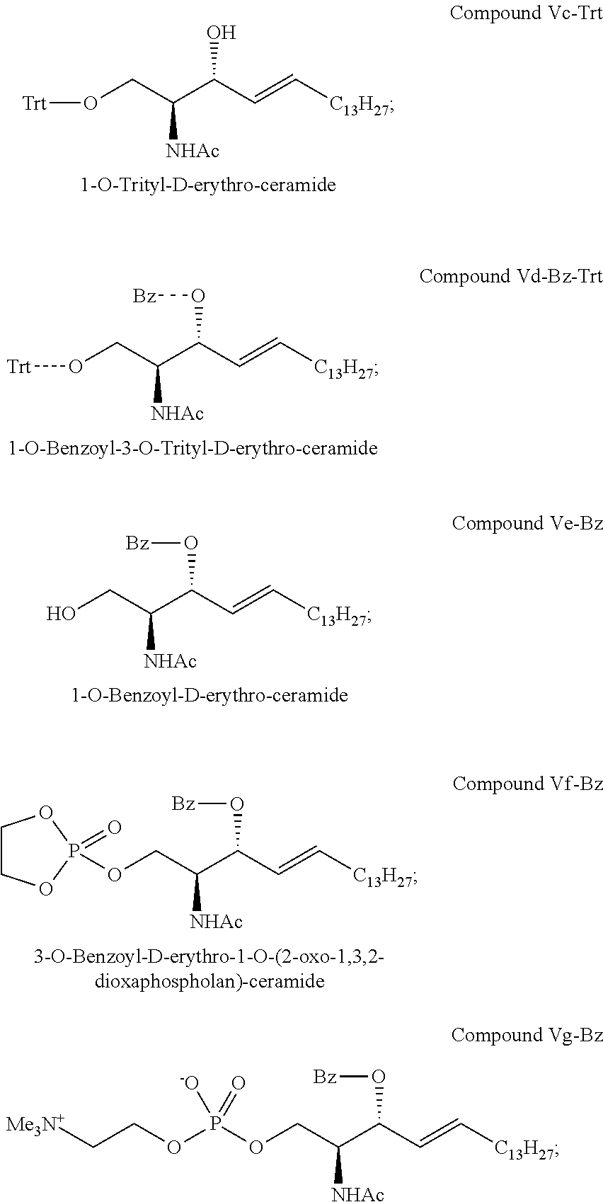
[Trt]OCC(C(C=C[C13H27])O)[NHAc].[Trt]OCC(C(C=C[C13H27])O[Bz])[NHAc].OCC(C(C=C[C13H27])O[Bz])[NHAc].C1COP(=O)(OCC(C(C=C[C13H27])O[Bz])[NHAc])O1.[Me3N+]CCOP(OCC(C(C=C[C13H27])O[Bz])[NHAc])([-O])=O
